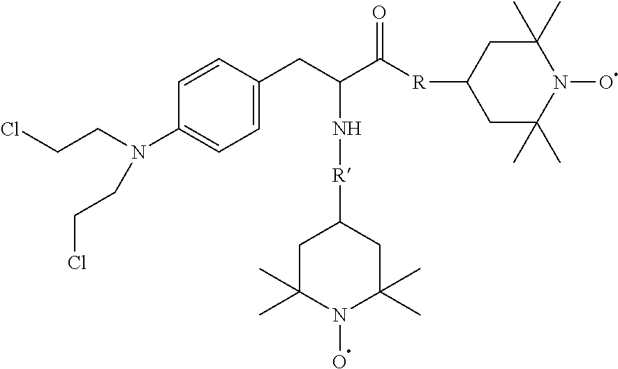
C1=CC(CC(C([R]C2CC(C)(C)N(O)C(C)(C)C2)=O)N[R]C2CC(C)(C)N(O)C(C)(C)C2)=CC=C1N(CCCl)CCCl
